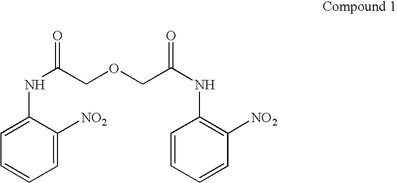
C1=C(NC(=O)COCC(NC2=C([NO2])C=CC=C2)=O)C([NO2])=CC=C1
